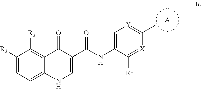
[A].C1([R3])=CC=C2C(=C1[R2])C(=O)C(C(NC1=C[Y]=C(C)[X]=C1[R1])=O)=CN2
